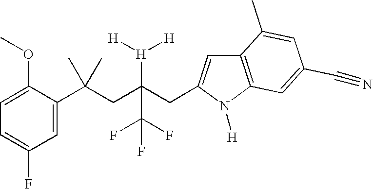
C1=C(C(CC(CC2=CC3=C(N2[H])C=C(C#N)C=C3C)([H]([H])[H])C(F)(F)F)(C)C)C(OC)=CC=C1F
